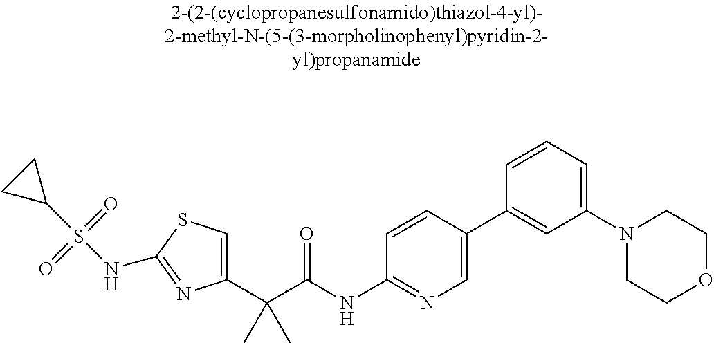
C1(C(C(NC2=NC=C(C3=CC(N4CCOCC4)=CC=C3)C=C2)=O)(C)C)=CSC(NS(C2CC2)(=O)=O)=N1
